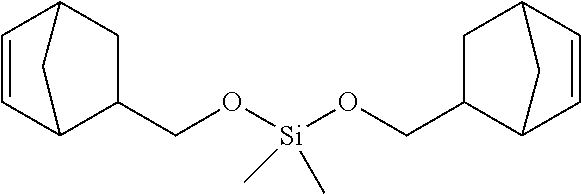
C1(CO[Si](OCC2C3C=CC(C2)C3)(C)C)CC2C=CC1C2
